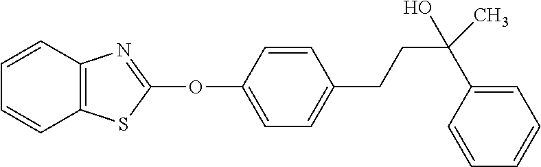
C1(OC2=NC3=C(S2)C=CC=C3)=CC=C(CCC(C)(C2=CC=CC=C2)O)C=C1
